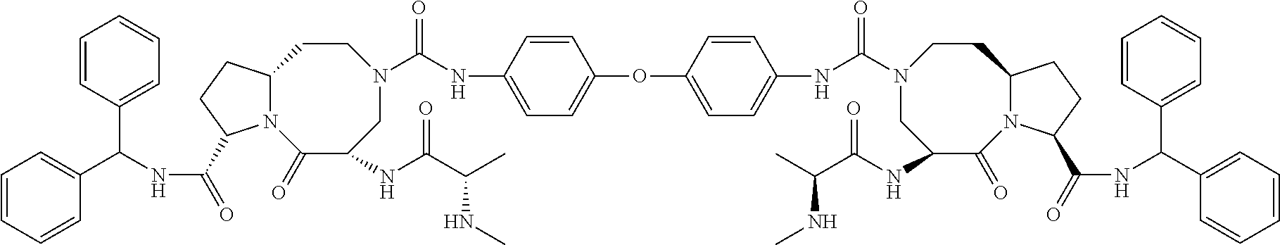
C1=CC(C(NC(=O)C2N3C(CC2)CCN(C(NC2=CC=C(OC4=CC=C(NC(=O)N5CC(NC(C(C)NC)=O)C(=O)N6C(CC5)CCC6C(=O)NC(C5=CC=CC=C5)C5=CC=CC=C5)C=C4)C=C2)=O)CC(NC(C(C)NC)=O)C3=O)C2=CC=CC=C2)=CC=C1
